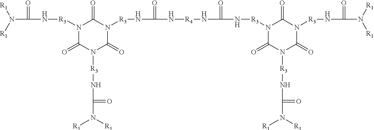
N1([R3]NC(=O)N([R1])[R1])C(=O)N([R3]NC(=O)N([R1])[R1])C(=O)N([R3]NC(=O)N[R4]NC(=O)N[R3]N2C(=O)N([R3]NC(=O)N([R1])[R1])C(=O)N([R3]NC(=O)N([R1])[R1])C2=O)C1=O
